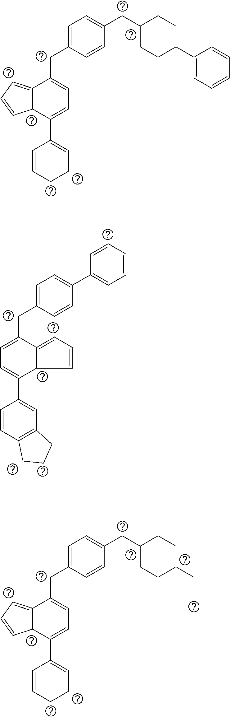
C(C1CCC(C2=CC=CC=C2)CC1)C1=CC=C(CC2=CC=C(C3=CCCC=C3)C3C2=CC=C3)C=C1.C1=CC(CC2=CC=C(C3=CC4=C(C=C3)CCC4)C3C2=CC=C3)=CC=C1C1=CC=CC=C1.C(C1CCC(CC)CC1)C1=CC=C(CC2=CC=C(C3=CCCC=C3)C3C2=CC=C3)C=C1
